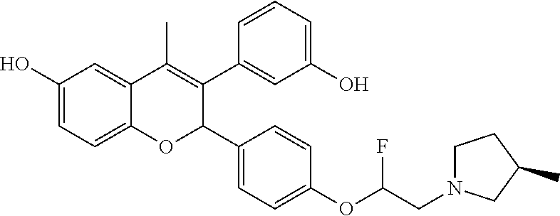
C12=CC=C(O)C=C1C(C)=C(C1=CC(O)=CC=C1)C(C1=CC=C(OC(CN3CCC(C)C3)F)C=C1)O2
